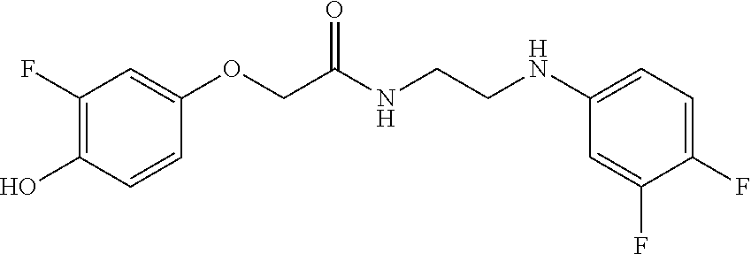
C1(F)=C(O)C=CC(OCC(NCCNC2=CC=C(F)C(F)=C2)=O)=C1
